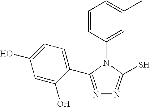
C1(N2C(S)=NN=C2C2=CC=C(O)C=C2O)=CC(C)=CC=C1
